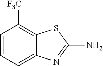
C1=CC=C2C(=C1[F3C])SC(N)=N2
